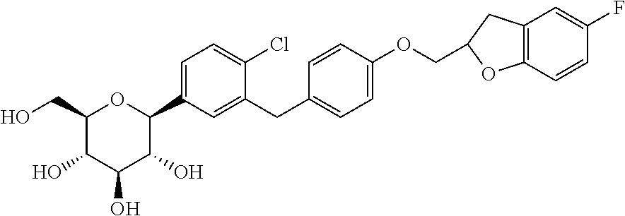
C1(CO)C(O)C(O)C(O)C(C2=CC=C(Cl)C(CC3=CC=C(OCC4CC5=C(C=CC(F)=C5)O4)C=C3)=C2)O1
